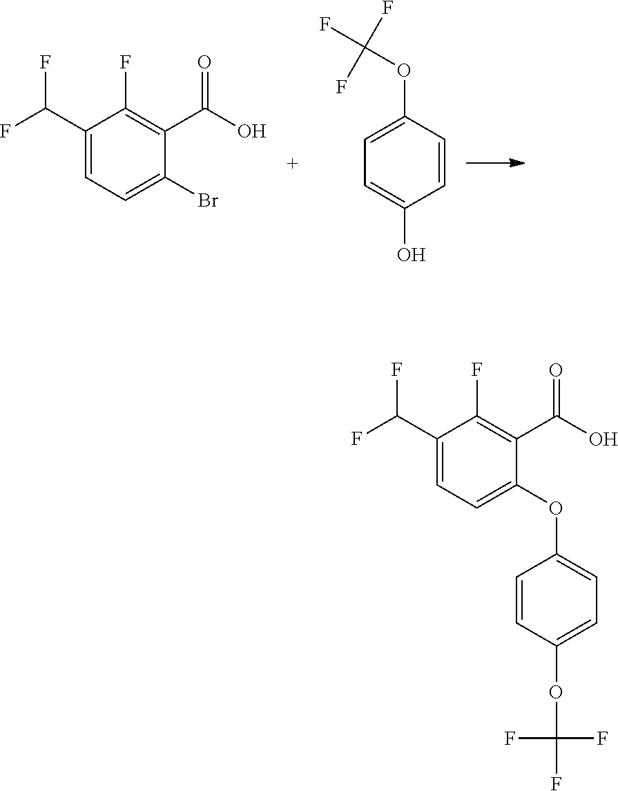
FC(C1=CC=C(Br)C(C(O)=O)=C1F)F.C1=C(OC(F)(F)F)C=CC(O)=C1.FC(C1=CC=C(OC2=CC=C(OC(F)(F)F)C=C2)C(C(O)=O)=C1F)F
